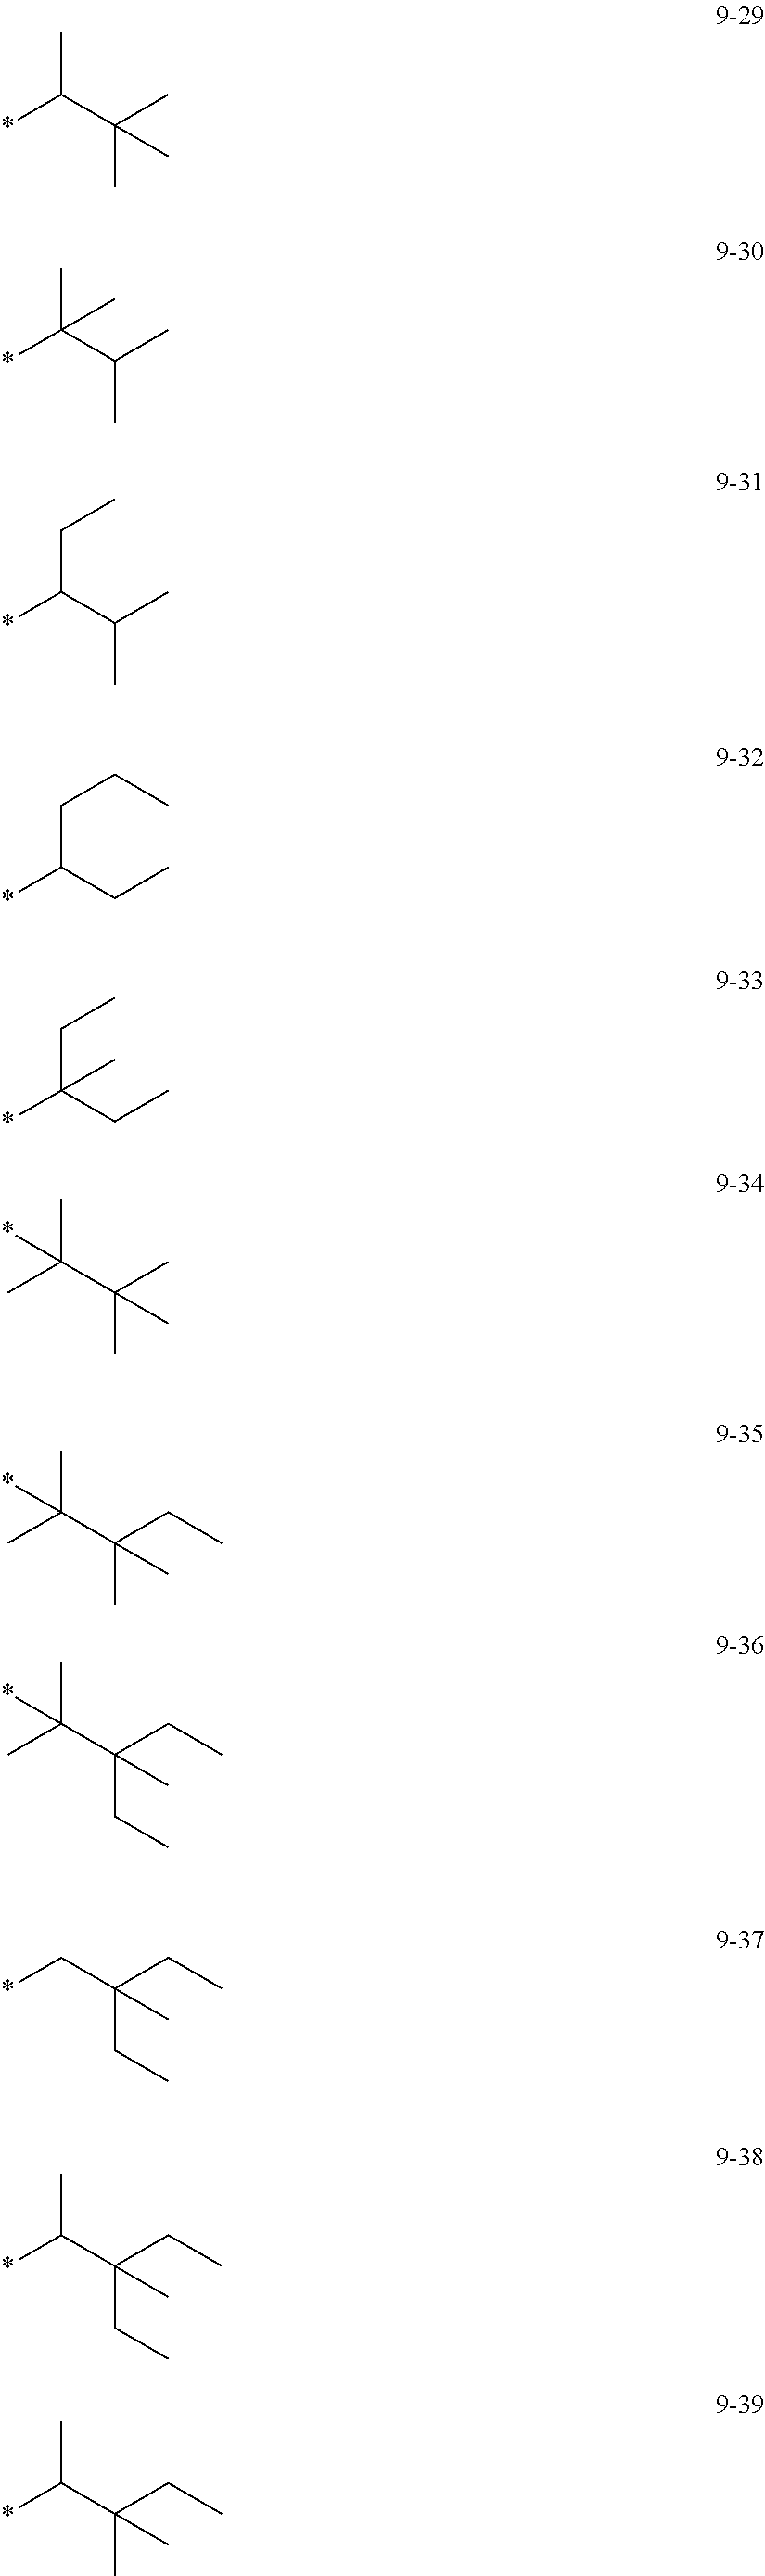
C(C(*)C)(C)(C)C.C(C(*)(C)C)(C)C.C(C(*)CC)(C)C.C(C(*)CCC)C.C(C(*)(CC)C)C.CC(C(C)(C)C)(C)*.CC(C(CC)(C)C)(C)*.CC(C(CC)(CC)C)(C)*.C(C(CC)(CC)C)*.CC(C(CC)(CC)C)*.CC(C(CC)(C)C)*
